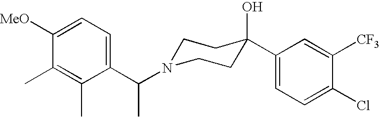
C1(C(N2CCC(O)(C3=CC=C(Cl)C([CF3])=C3)CC2)C)=CC=C([MeO])C(C)=C1C
